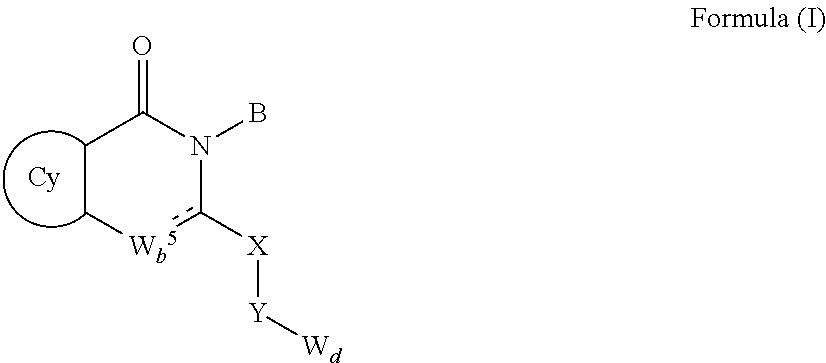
C1CC(=O)N(B)c([X][Y][Wd])[Wb5]1
